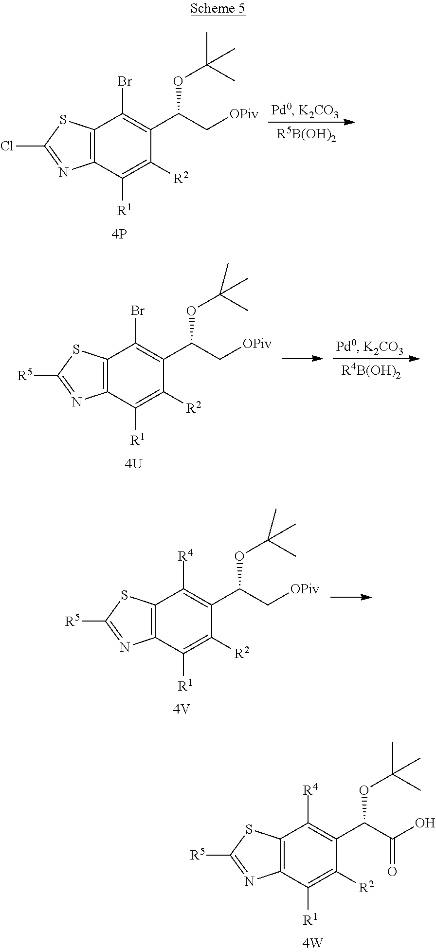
[R5B(OH)2].O(C(C)(C)C)C(C1=C(Br)C2=C(N=C(Cl)S2)C([R1])=C1[R2])C[OPiv].[R4B(OH)2].O(C(C)(C)C)C(C1=C(Br)C2=C(N=C([R5])S2)C([R1])=C1[R2])C[OPiv].O(C(C)(C)C)C(C1=C([R4])C2=C(N=C([R5])S2)C([R1])=C1[R2])C[OPiv].O(C(C)(C)C)C(C1=C([R4])C2=C(N=C([R5])S2)C([R1])=C1[R2])C(O)=O
